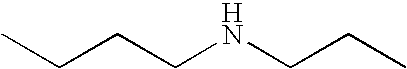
CCCCNCCC
